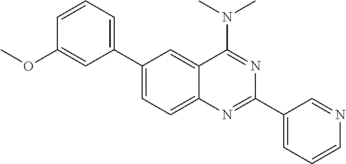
C1(C2=CC=CC(OC)=C2)=CC=C2C(=C1)C(N(C)C)=NC(C1=CC=CN=C1)=N2
